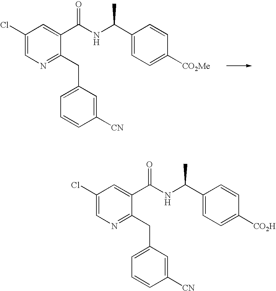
C1(Cl)=CN=C(CC2=CC=CC([CN])=C2)C(C(NC(C2=CC=C([CO2Me])C=C2)C)=O)=C1.C1(Cl)=CN=C(CC2=CC=CC([CN])=C2)C(C(NC(C2=CC=C([CO2H])C=C2)C)=O)=C1
